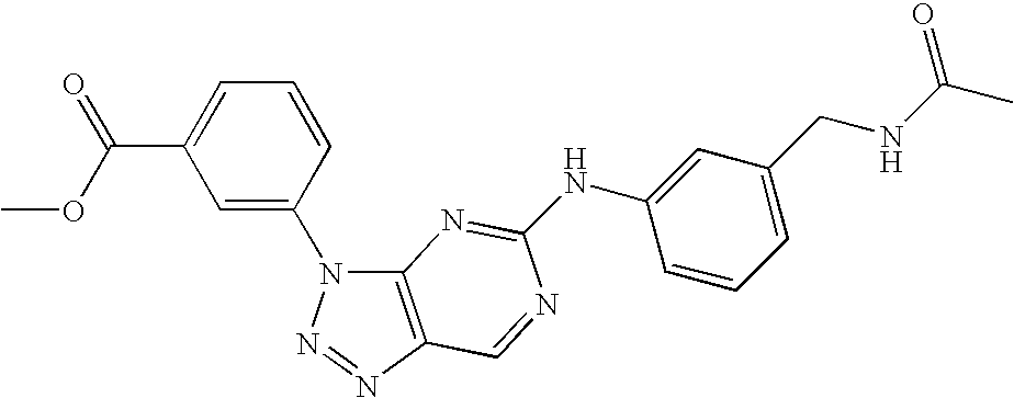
C12=C(N=NN1C1=CC(C(=O)OC)=CC=C1)C=NC(NC1=CC(CNC(C)=O)=CC=C1)=N2
